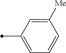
C1([Me])=CC(C)=CC=C1
